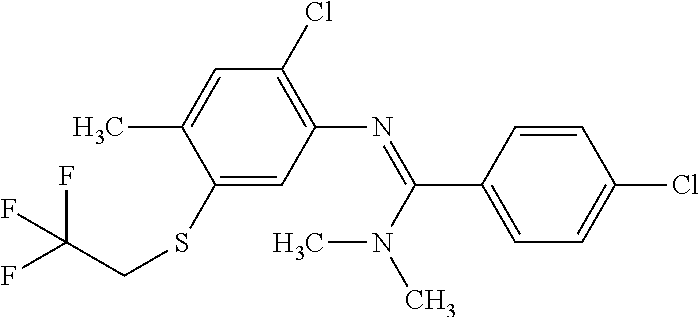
C1(Cl)=C(N=C(C2=CC=C(Cl)C=C2)N(C)C)C=C(SCC(F)(F)F)C(C)=C1
